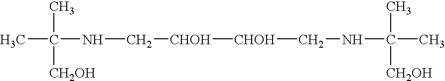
CC(NC[CHOH][CHOH]CNC(C)(C)[CH2OH])(C)[CH2OH]
